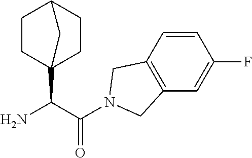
C(C(N)C12CCC(CC1)C2)(=O)N1CC2=C(C=C(F)C=C2)C1
